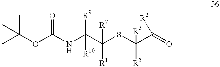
CC(OC(NC(C(SC(C([R2])=O)([R6])[R5])([R7])[R1])([R9])[R10])=O)(C)C
